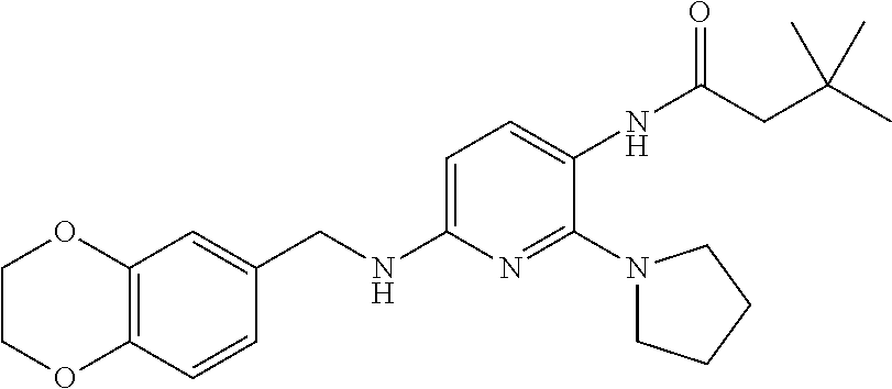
C12=C(C=CC(CNC3=CC=C(NC(CC(C)(C)C)=O)C(N4CCCC4)=N3)=C1)OCCO2
